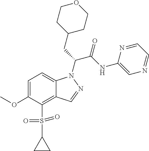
C1=C(OC)C(S(C2CC2)(=O)=O)=C2C(=C1)N(C(CC1CCOCC1)C(NC1=CN=CC=N1)=O)N=C2
